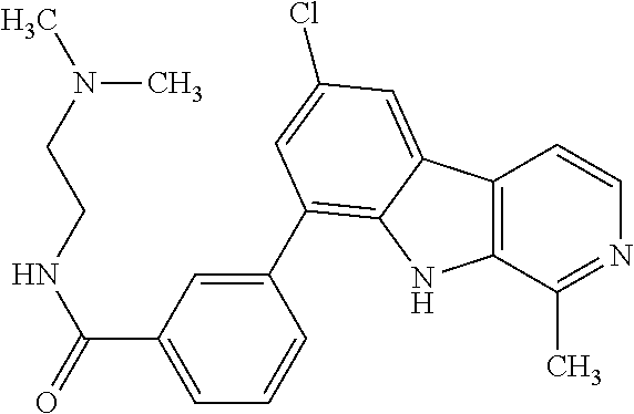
C12=C(C(C)=NC=C1)NC1=C(C3=CC(C(=O)NCCN(C)C)=CC=C3)C=C(Cl)C=C21
